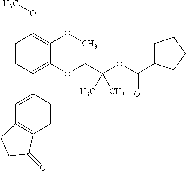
C1=CC(C2=CC3=C(C=C2)C(=O)CC3)=C(OCC(OC(C2CCCC2)=O)(C)C)C(OC)=C1OC
